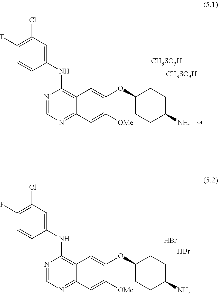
C12=C(NC3=CC(Cl)=C(F)C=C3)N=CN=C1C=C([OMe])C(OC1CCC([NH]C)CC1)=C2.Br.Br.[CH3SO3H].[CH3SO3H].C12=C(NC3=CC(Cl)=C(F)C=C3)N=CN=C1C=C([OMe])C(OC1CCC([NH]C)CC1)=C2
